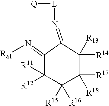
N(=C1C(=N[Ra1])C([R12])([R11])C([R15])([R16])C([R17])([R18])C1([R14])[R13])[L][Q]
